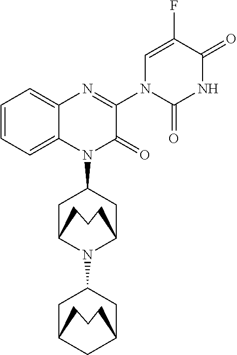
C1C2N(C3CC4CC(C3)CCC4)C(CC1N1C(=O)C(N3C(=O)NC(=O)C(F)=C3)=NC3=CC=CC=C13)CCC2
